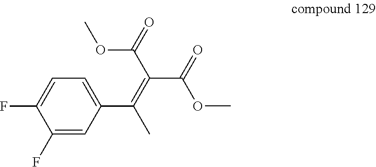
C1=C(F)C(F)=CC(C(=C(C(OC)=O)C(OC)=O)C)=C1
